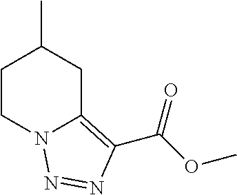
C1CN2C(=C(C(OC)=O)N=N2)CC1C
